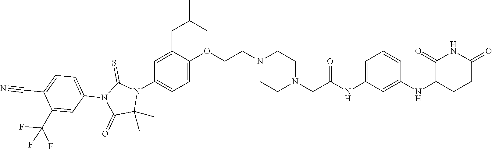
C1(C)(C)N(C2=CC=C(OCCN3CCN(CC(NC4=CC=CC(NC5C(=O)NC(=O)CC5)=C4)=O)CC3)C(CC(C)C)=C2)C(=S)N(C2=CC=C(C#N)C(C(F)(F)F)=C2)C1=O
